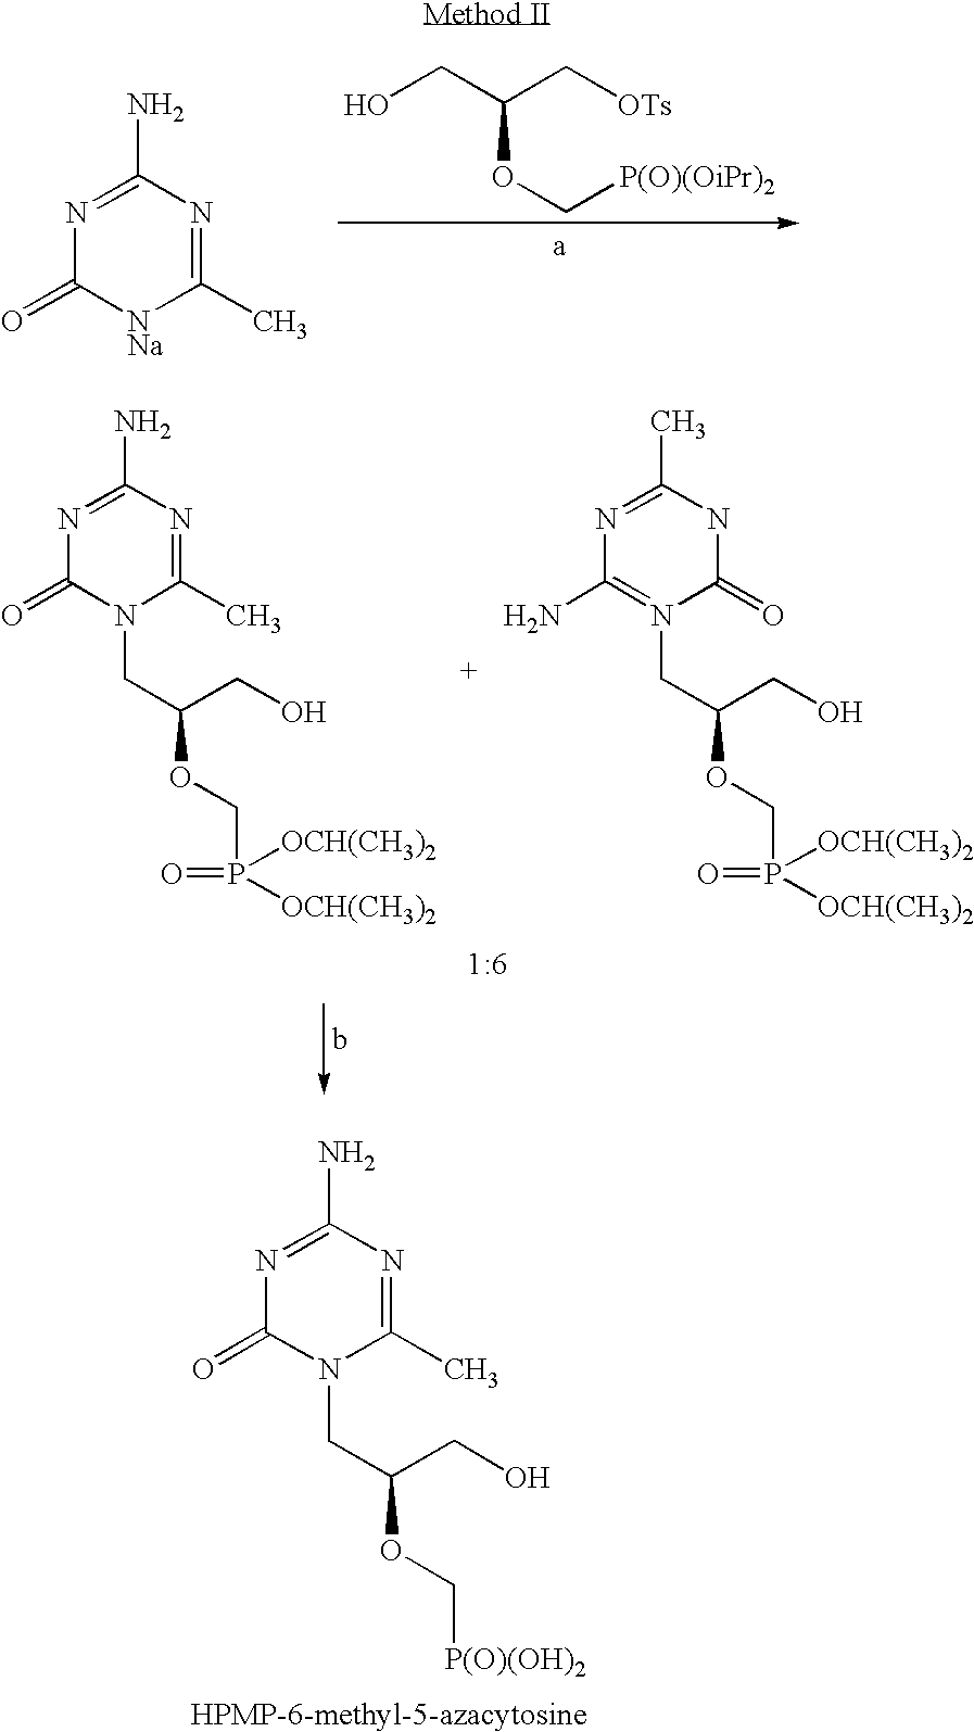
OCC(C[OTs])OC[P(O)(OiPr)2].N1=C(N)N=C(C)[NNa]C1=O.N1=C(N)N=C(C)N(CC(OCP(=O)([OCH(CH3)2])[OCH(CH3)2])CO)C1=O.N1=C(C)NC(=O)N(CC(OCP(=O)([OCH(CH3)2])[OCH(CH3)2])CO)=C1N.N1=C(N)N=C(C)N(CC(OC[P(O)(OH)2])CO)C1=O
